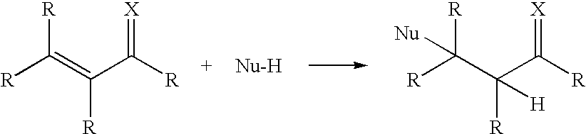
[R]C(=C(C([R])=[X])[R])[R].[R]C(C(C([R])=[X])([R])[H])([R])[Nu]
